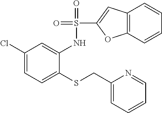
C1(Cl)=CC=C(SCC2=CC=CC=N2)C(NS(=O)(=O)C2=CC3=C(C=CC=C3)O2)=C1
